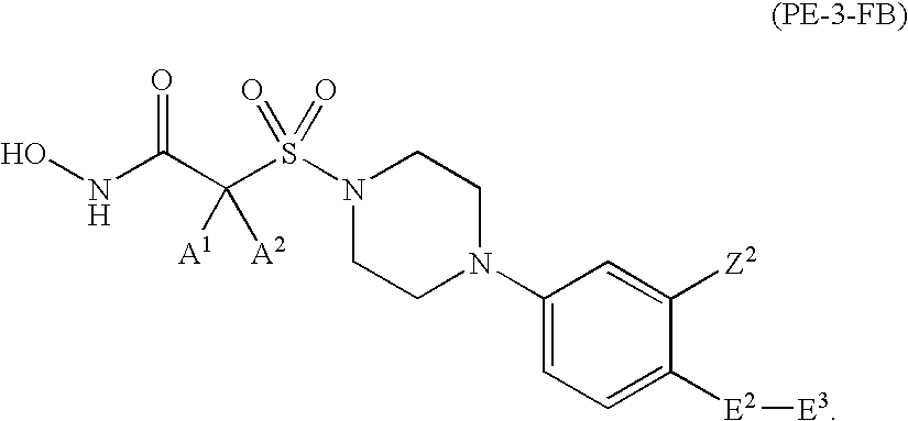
ONC(C(S(N1CCN(C2=CC=C([E2][E3])C([Z2])=C2)CC1)(=O)=O)([A1])[A2])=O
